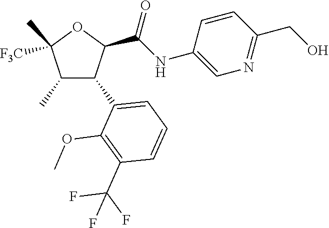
C1(C)C(C2=CC=CC(C(F)(F)F)=C2OC)C(C(NC2=CN=C(CO)C=C2)=O)OC1(C)[F3C]
